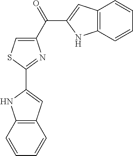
C1(C(=O)C2=CC3=C(N2)C=CC=C3)=CSC(C2=CC3=C(N2)C=CC=C3)=N1
